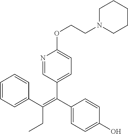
C1=CC=C(C(CC)=C(C2=CC=C(OCCN3CCCCC3)N=C2)C2=CC=C(O)C=C2)C=C1
